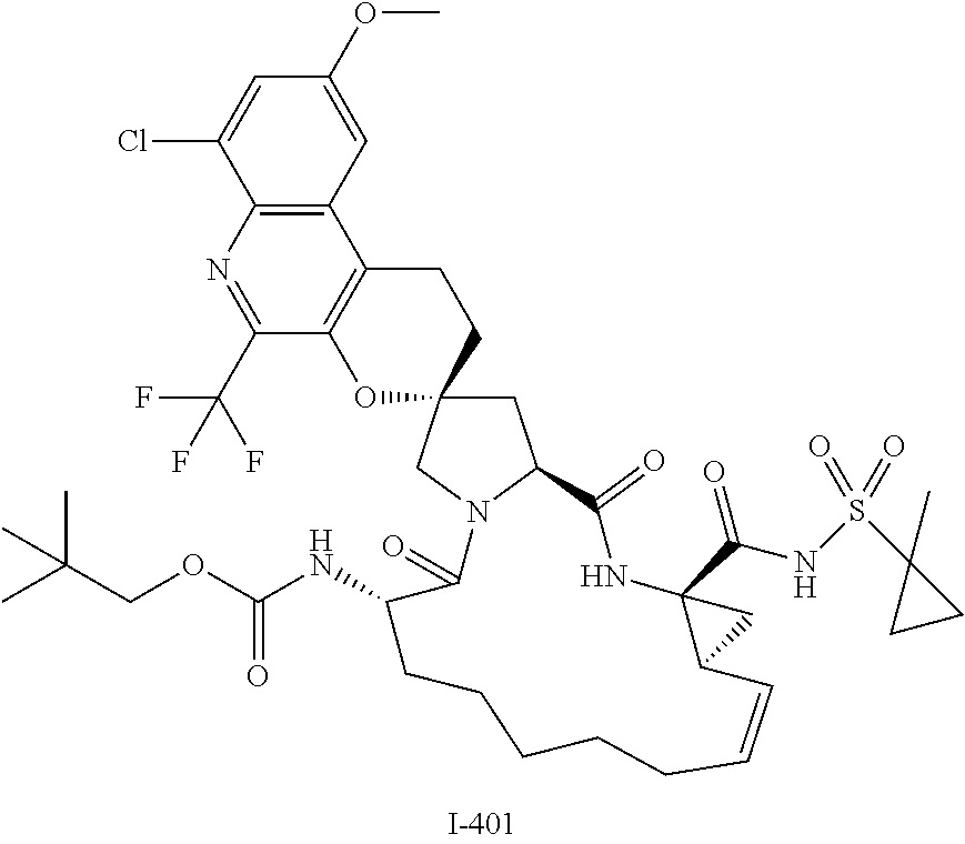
C1=C(Cl)C2=C(C=C1OC)C1=C(C(C(F)(F)F)=N2)OC2(CC1)CC1N(C2)C(=O)C(NC(OCC(C)(C)C)=O)CCCCCC=CC2C(C(NS(C3(C)CC3)(=O)=O)=O)(NC1=O)C2
